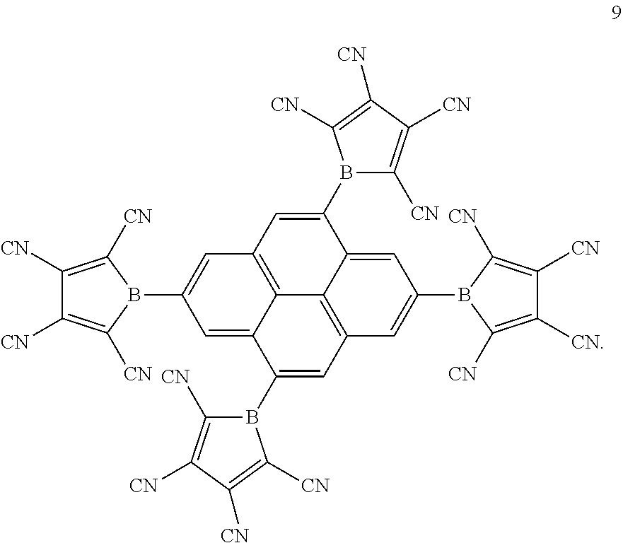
C1=C2C3=C(C=C1B1C([CN])=C([CN])C([CN])=C1[CN])C=C(B1C([CN])=C([CN])C([CN])=C1[CN])C1=CC(B4C([CN])=C([CN])C([CN])=C4[CN])=CC(=C31)C=C2B1C([CN])=C([CN])C([CN])=C1[CN]
